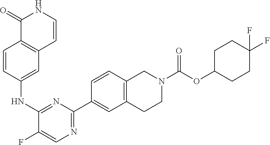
C1=CC(NC2=NC(C3=CC4=C(C=C3)CN(C(OC3CCC(F)(F)CC3)=O)CC4)=NC=C2F)=CC2=C1C(=O)NC=C2
